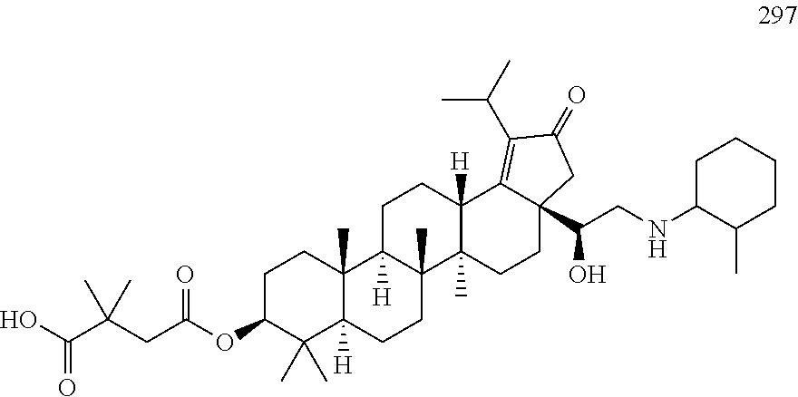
C1C(OC(CC(C(O)=O)(C)C)=O)C(C)(C)C2([H])C(C)(C1)C1([H])C(C)(CC2)C2(C)C([H])(CC1)C1=C(C(C)C)C(=O)CC1(C(CNC1C(C)CCCC1)O)CC2
